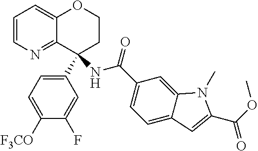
C1=CN=C2C(=C1)OCCC2(NC(C1=CC=C2C(=C1)N(C)C(C(OC)=O)=C2)=O)C1=CC=C([F3CO])C(F)=C1
